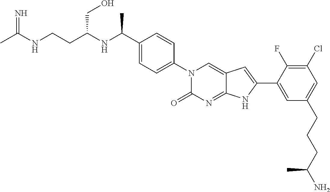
CC(NCCC(NC(C1=CC=C(N2C(=O)N=C3C(=C2)C=C(C2=CC(CCCC(N)C)=CC(Cl)=C2F)N3)C=C1)C)CO)=N
